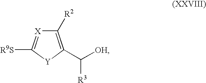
C1([R2])=C(C([OH])[R3])[Y]C([R9S])=[X]1
